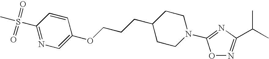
C1(S(C)(=O)=O)=NC=C(OCCCC2CCN(C3=NC(C(C)C)=NO3)CC2)C=C1
